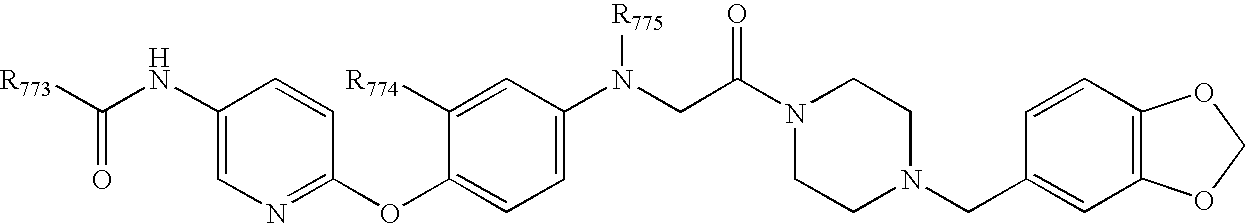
C1(N(CC(=O)N2CCN(CC3=CC4=C(C=C3)OCO4)CC2)[R775])=CC=C(OC2=NC=C(NC([R773])=O)C=C2)C([R774])=C1
